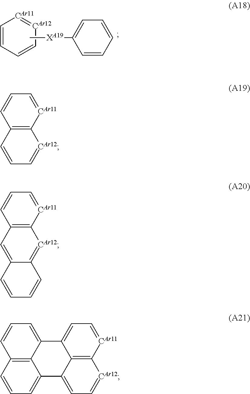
C1=CC=C[CAr12]=[CAr11]1.C[XA19]C1=CC=CC=C1.C12=C([CAr11]=CC=C1)[CAr12]=CC=C2.C12=C([CAr11]=CC=C1)[CAr12]=C1C(=C2)C=CC=C1.C12=C3[CAr11]=CC=C1C1=CC=CC4=C1C(=CC=C4)C2=CC=[CAr12]3
